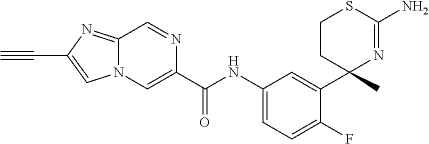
C1(C(NC2=CC=C(F)C(C3(C)N=C(N)SCC3)=C2)=O)=CN2C(=NC(C#C)=C2)C=N1
